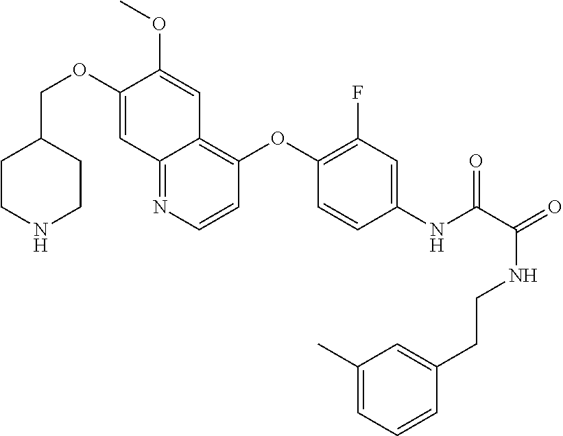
C1CNCCC1COC1=CC2=NC=CC(OC3=C(F)C=C(NC(=O)C(NCCC4=CC(C)=CC=C4)=O)C=C3)=C2C=C1OC
